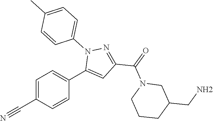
C1=C(C#N)C=CC(C2=CC(C(=O)N3CCCC(CN)C3)=NN2C2=CC=C(C)C=C2)=C1
